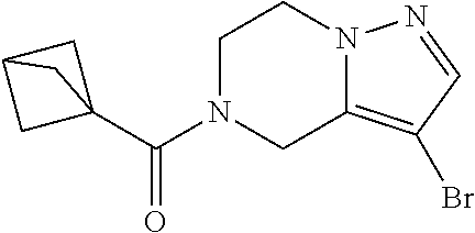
C1N(C(=O)C23CC(C2)C3)CC2=C(Br)C=NN2C1
